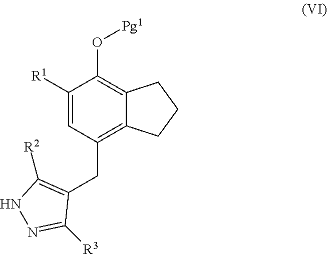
C1([R1])=CC(CC2=C([R2])NN=C2[R3])=C2C(=C1O[Pg1])CCC2
